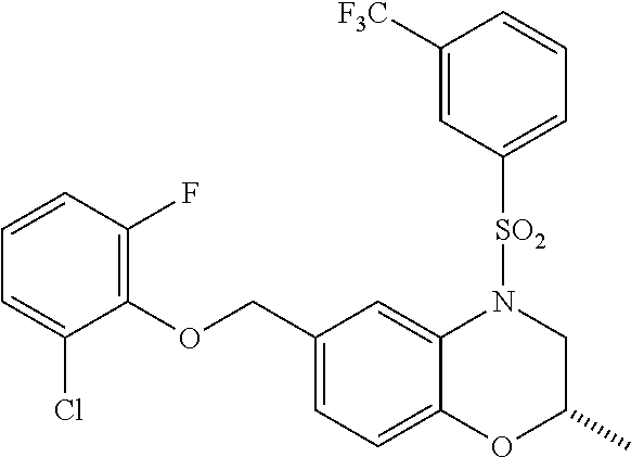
C12=CC(COC3=C(F)C=CC=C3Cl)=CC=C1OC(C)CN2[SO2]C1=CC=CC([F3C])=C1
